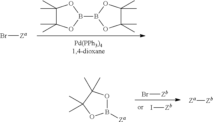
C1(C)(C)C(C)(C)OB(B2OC(C)(C)C(C)(C)O2)O1.Br[Za].I[Zb].Br[Zb].[Za][Zb].B1([Za])OC(C)(C)C(C)(C)O1
